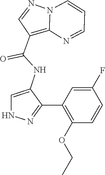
N12C(=C(C(NC3=CNN=C3C3=C(OCC)C=CC(F)=C3)=O)C=N1)N=CC=C2
